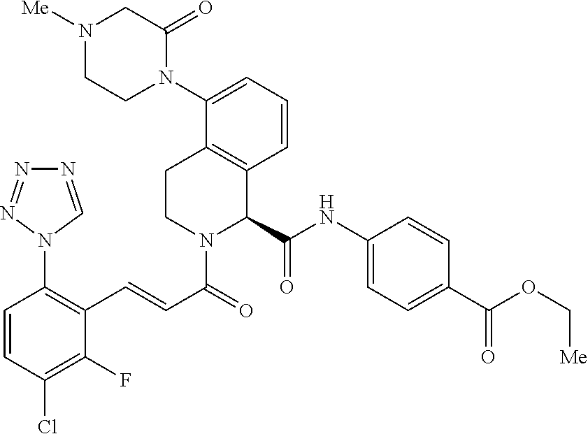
C1=CC(Cl)=C(F)C(C=CC(=O)N2C(C(NC3=CC=C(C(OC[Me])=O)C=C3)=O)C3=C(CC2)C(N2C(=O)CN([Me])CC2)=CC=C3)=C1N1N=NN=C1
